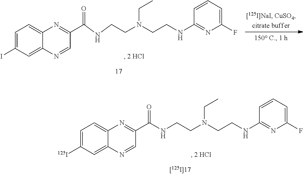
C1=C([125I])C=C2C(=C1)N=C(C(NCCN(CCNC1=NC(F)=CC=C1)CC)=O)C=N2.C1=C(I)C=C2C(=C1)N=C(C(NCCN(CCNC1=NC(F)=CC=C1)CC)=O)C=N2
